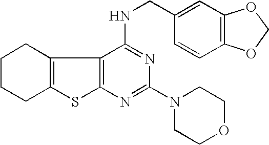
C12=C(N=C(N3CCOCC3)N=C1NCC1=CC3=C(C=C1)OCO3)SC1=C2CCCC1
